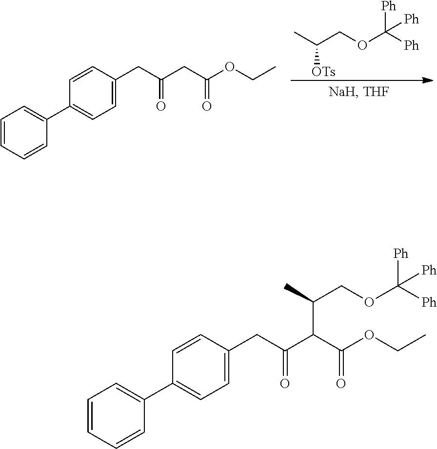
C1=CC=CC(C2=CC=C(CC(CC(OCC)=O)=O)C=C2)=C1.CC(COC([Ph])([Ph])[Ph])[OTs].C1=CC=CC(C2=CC=C(CC(=O)C(C(OCC)=O)C(C)COC([Ph])([Ph])[Ph])C=C2)=C1
